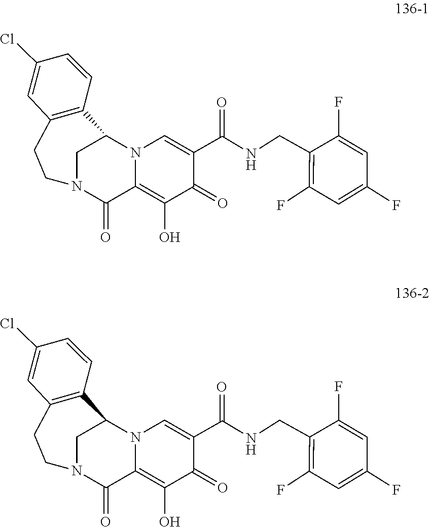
C(=O)(NCC1=C(F)C=C(F)C=C1F)C1=CN2C(=C(O)C1=O)C(=O)N1CCC3=C(C=CC(Cl)=C3)C2C1.C(=O)(NCC1=C(F)C=C(F)C=C1F)C1=CN2C(=C(O)C1=O)C(=O)N1CCC3=C(C=CC(Cl)=C3)C2C1
